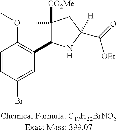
C1([CO2Me])(C)C(C2=C(OC)C=CC(Br)=C2)NC(C(=O)[OEt])([H])C1
